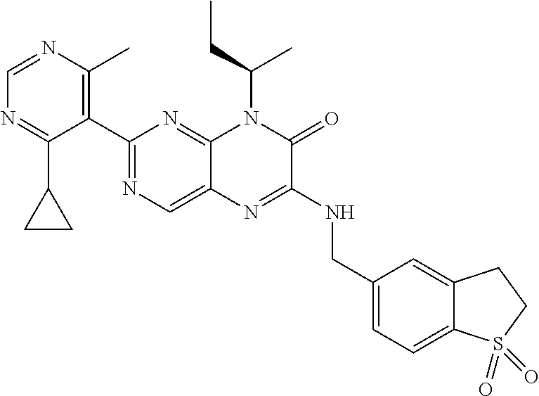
C1(C2=NC=C3C(=N2)N(C(C)CC)C(=O)C(NCC2=CC=C4C(=C2)CCS4(=O)=O)=N3)=C(C)N=CN=C1C1CC1
